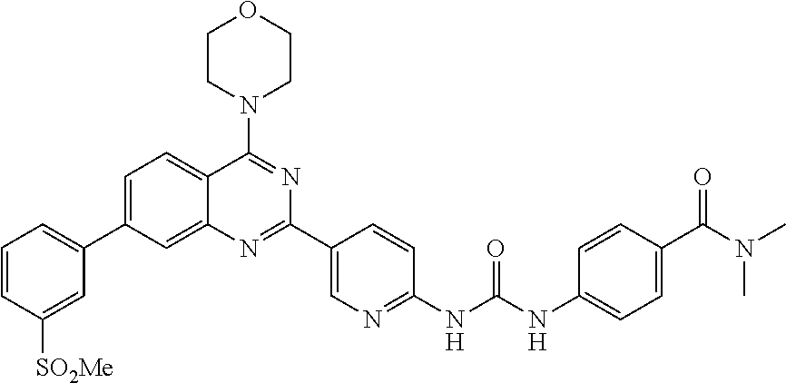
C1=CC([SO2Me])=CC(C2=CC=C3C(=C2)N=C(C2=CN=C(NC(NC4=CC=C(C(N(C)C)=O)C=C4)=O)C=C2)N=C3N2CCOCC2)=C1
